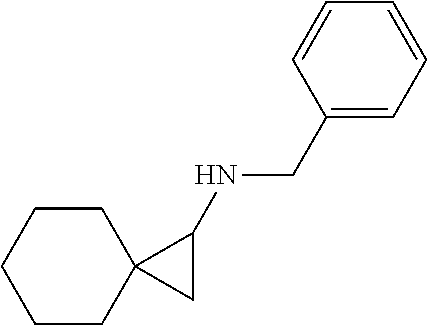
C1=CC(CNC2C3(C2)CCCCC3)=CC=C1
